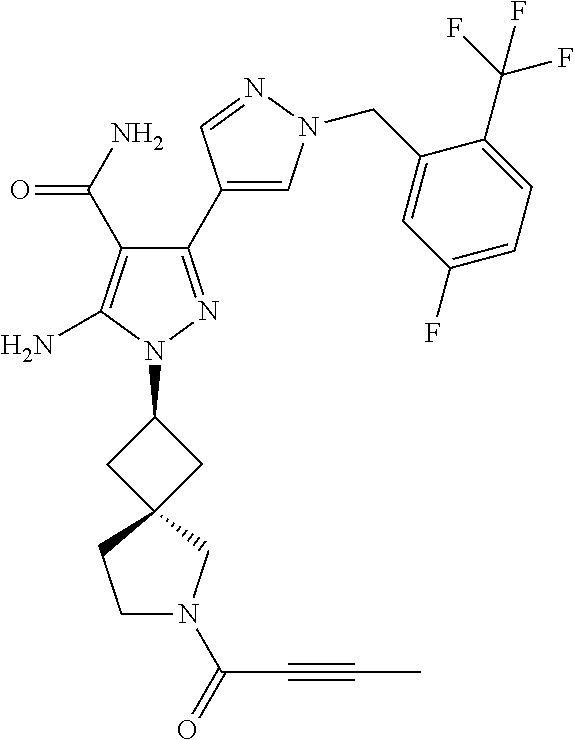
C1(C(=O)N)=C(N)N(C2CC3(C2)CCN(C(C#CC)=O)C3)N=C1C1=CN(CC2=CC(F)=CC=C2C(F)(F)F)N=C1
